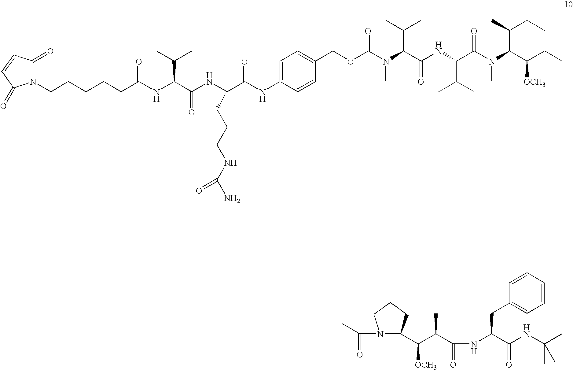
C(N1C(C(C(C(=O)NC(C(NC(C)(C)C)=O)CC2=CC=CC=C2)C)[OCH3])CCC1)(=O)C.N1(CCCCCC(NC(C(NC(C(NC2=CC=C(COC(N(C(C(NC(C(N(C(C(CC)[OCH3])C(CC)C)C)=O)C(C)C)=O)C(C)C)C)=O)C=C2)=O)CCCNC(N)=O)=O)C(C)C)=O)C(=O)C=CC1=O
